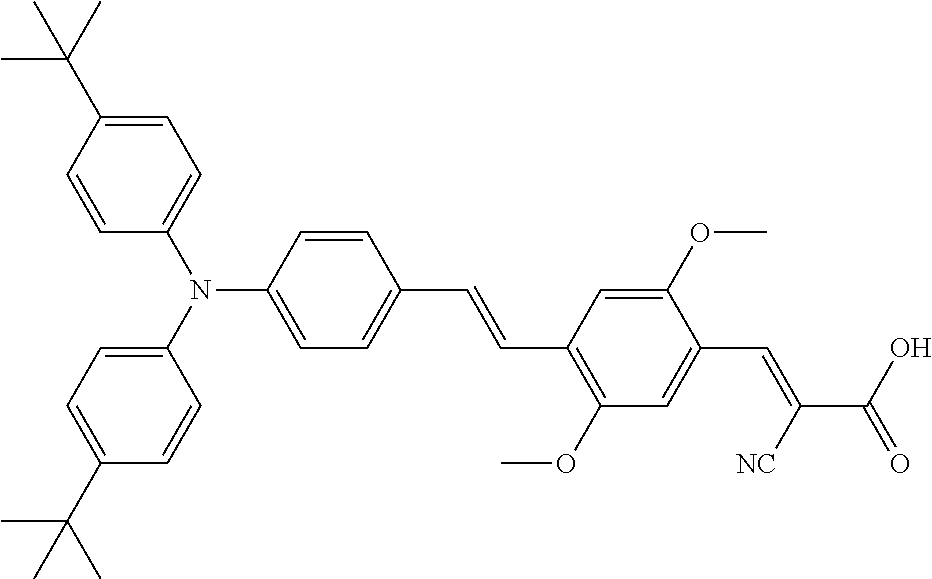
C1=CC(C(C)(C)C)=CC=C1N(C1=CC=C(C(C)(C)C)C=C1)C1=CC=C(C=CC2=C(OC)C=C(C=C(C(=O)O)[NC])C(OC)=C2)C=C1
